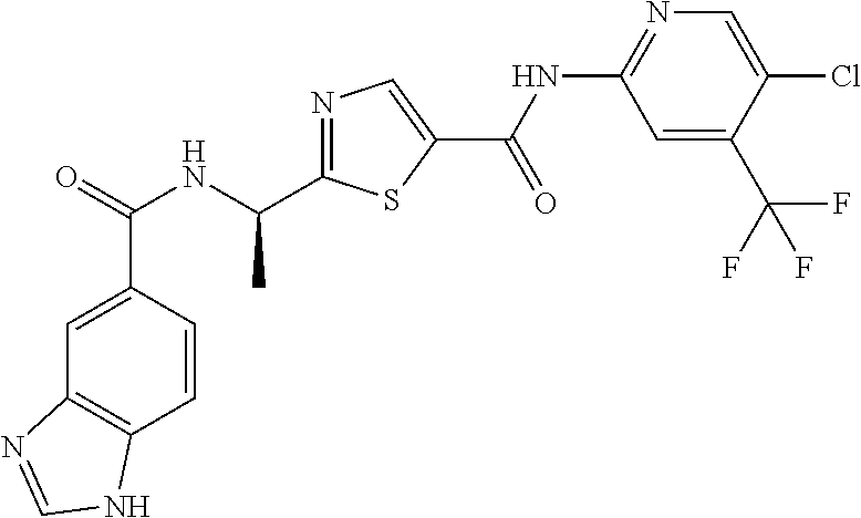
C1=CC(C(=O)NC(C)C2=NC=C(C(NC3=NC=C(Cl)C(C(F)(F)F)=C3)=O)S2)=CC2=C1NC=N2
